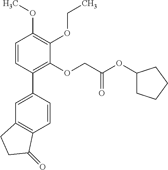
C1=C(C2=C(OCC(OC3CCCC3)=O)C(OCC)=C(OC)C=C2)C=CC2=C1CCC2=O
